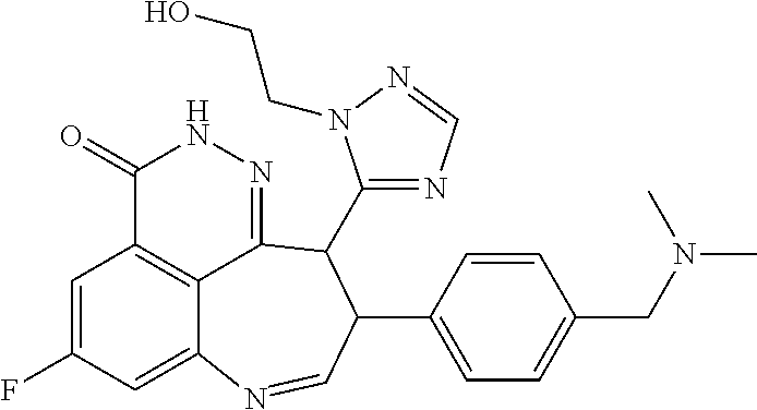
C1=C(F)C=C2C3=C1C(=O)NN=C3C(C1=NC=NN1CCO)C(C1=CC=C(CN(C)C)C=C1)C=N2
